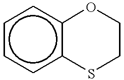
c1ccc2c(c1)OCCS2
